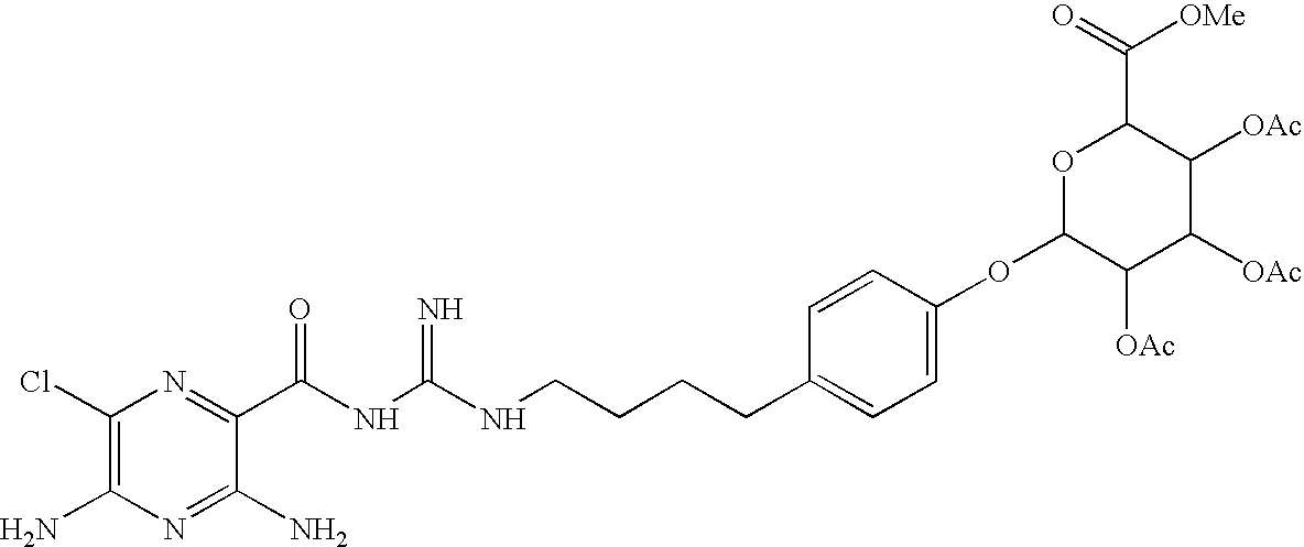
C1(Cl)=C(N)N=C(N)C(C(NC(NCCCCC2=CC=C(OC3C([OAc])C([OAc])C([OAc])C(C(=O)[OMe])O3)C=C2)=N)=O)=N1
